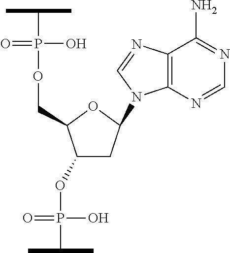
C1(OP(O)(=O)C(C)C)CC(N2C3=C(C(N)=NC=N3)N=C2)OC1COP(=O)(O)C(C)C
